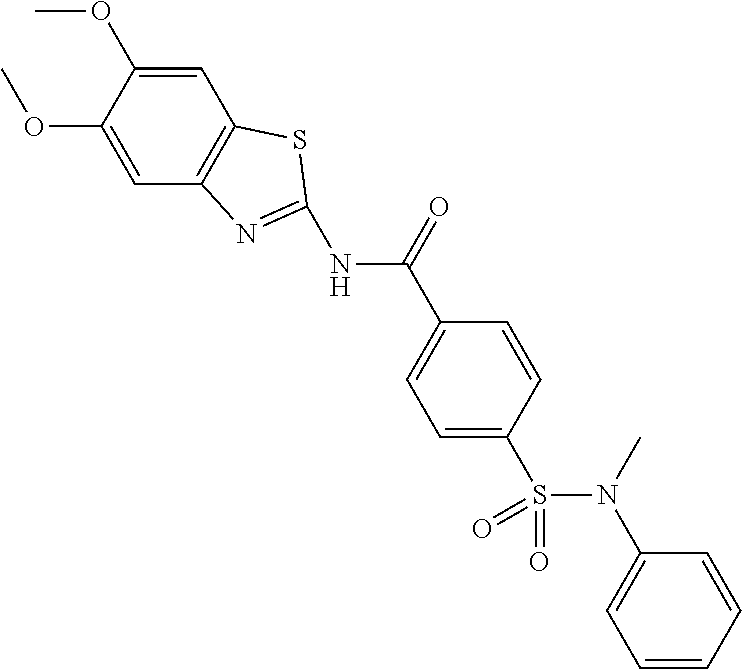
N(C(C1=CC=C(S(N(C2=CC=CC=C2)C)(=O)=O)C=C1)=O)C1=NC2=C(C=C(OC)C(OC)=C2)S1
